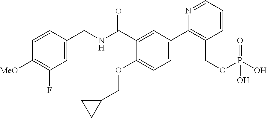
C1=C(CNC(C2=CC(C3=C(COP(O)(=O)O)C=CC=N3)=CC=C2OCC2CC2)=O)C=CC([MeO])=C1F
